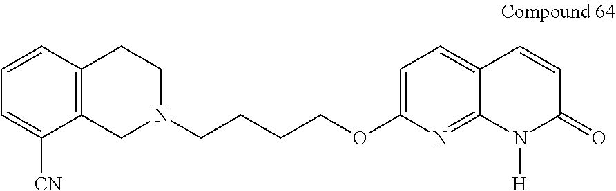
C1N(CCCCOC2=CC=C3C(=N2)N([H])C(=O)C=C3)CCC2=C1C([CN])=CC=C2
